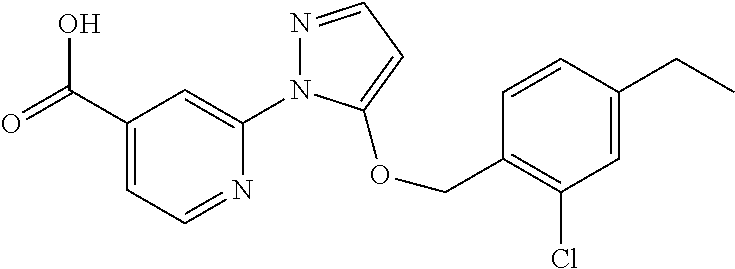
C(C1=CC=NC(N2N=CC=C2OCC2=C(Cl)C=C(CC)C=C2)=C1)(=O)O
